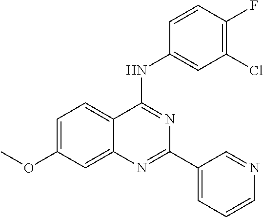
C1=C(OC)C=C2C(=C1)C(NC1=CC(Cl)=C(F)C=C1)=NC(C1=CC=CN=C1)=N2
